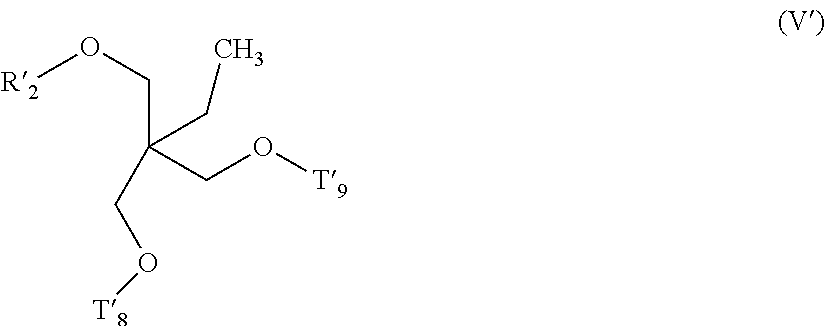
[R2]OCC(CO[T9])(CO[T8])CC
